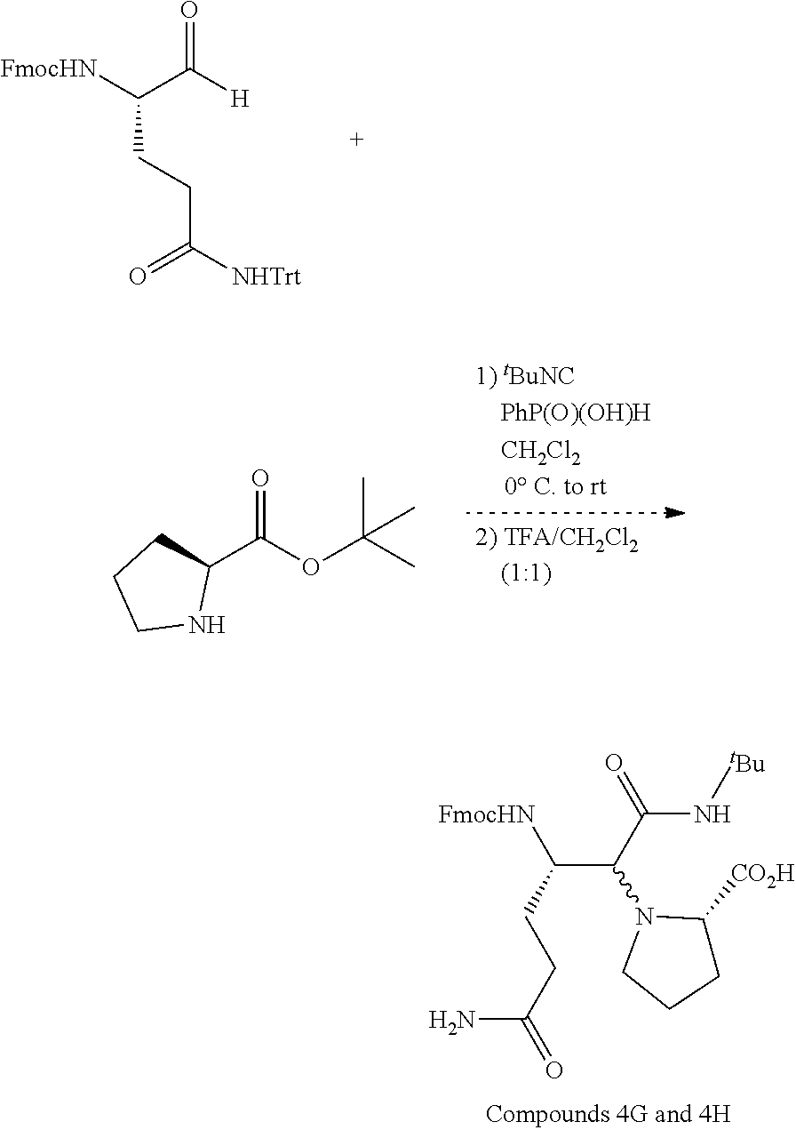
N1(C(C(CCC(N)=O)[FmocHN])C(=O)N[tBu])CCCC1[CO2H].[FmocHN]C(C([H])=O)CCC([NHTrt])=O.C1(C(OC(C)(C)C)=O)CCCN1
